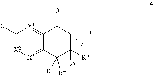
[X]C1=[X2][X3]=C2C(=[X1]1)C(=O)C([R8])([R7])C([R6])([R5])C2([R3])[R4]
